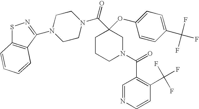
N1(C2=NSC3=C2C=CC=C3)CCN(C(=O)C2(OC3=CC=C(C(F)(F)F)C=C3)CCCN(C(C3=C(C(F)(F)F)C=CN=C3)=O)C2)CC1
